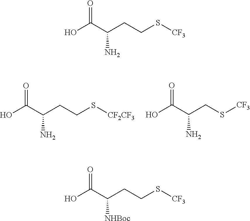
O=C(C(CCS[CF2CF3])N)O.O=C(C(CS[CF3])N)O.O=C(C(CCS[CF3])N)O.O=C(C(CCS[CF3])[NHBoc])O
